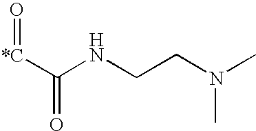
C([*C]=O)(NCCN(C)C)=O
